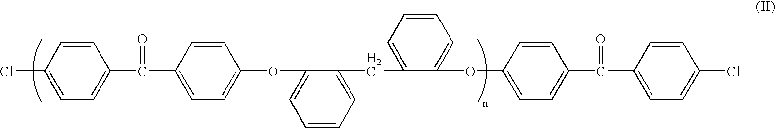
C1=CC(Cl)=CC=C1C(C1=CC=C(OC2=CC=CC=C2CC2=CC=CC=C2OC2=CC=C(C(C3=CC=C(Cl)C=C3)=O)C=C2)C=C1)=O
